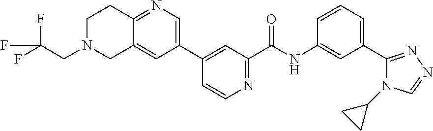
C1=CC=C(C2=NN=CN2C2CC2)C=C1NC(C1=NC=CC(C2=CN=C3C(=C2)CN(CC(F)(F)F)CC3)=C1)=O
